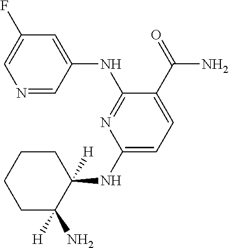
N1=CC(NC2=NC(NC3([H])CCCCC3(N)[H])=CC=C2C(=O)N)=CC(F)=C1
